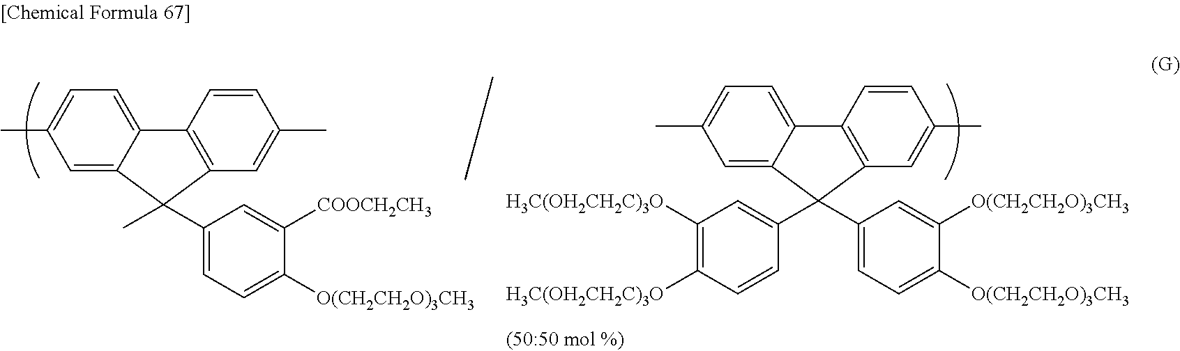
C1=C2C(=CC=C1C)C1=C(C=C(C)C=C1)C2(C)C1=CC=C([O(CH2CH2O)3CH3])C([COOCH2CH3])=C1.C1=C2C(=CC=C1C)C1=C(C=C(C)C=C1)C2(C1=CC=C([O(CH2CH2O)3CH3])C([O(CH2CH2O)3CH3])=C1)C1=CC([H3C(OH2CH2C)3O])=C([H3C(OH2CH2C)3O])C=C1
